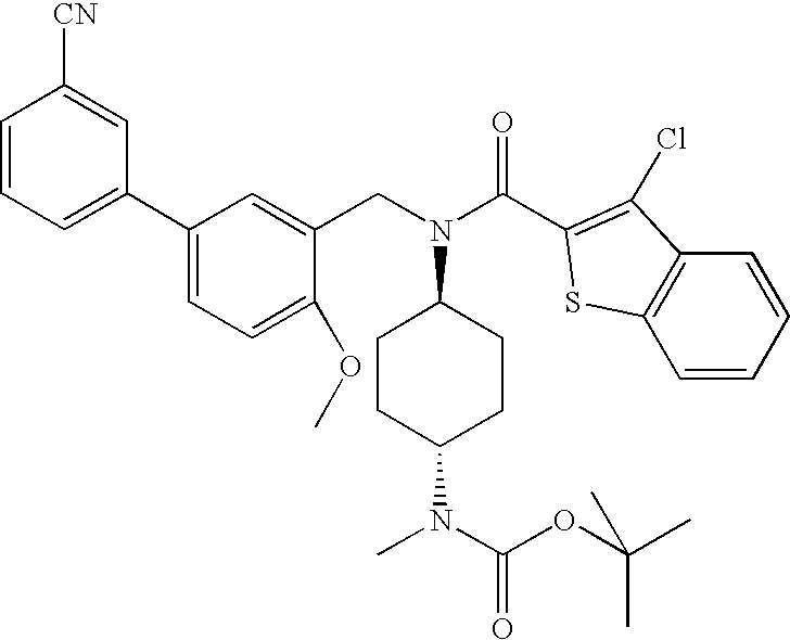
C1=CC=C(C2=CC=C(OC)C(CN(C3CCC(N(C)C(OC(C)(C)C)=O)CC3)C(C3=C(Cl)C4=C(C=CC=C4)S3)=O)=C2)C=C1[CN]
